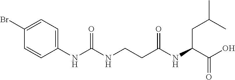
C1(NC(NCCC(NC(C(O)=O)CC(C)C)=O)=O)=CC=C(Br)C=C1
